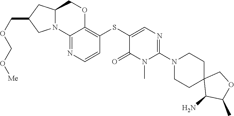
C1(N)C(C)OCC12CCN(C1=NC=C(SC3=C4OCC5CC(COCO[Me])CN5C4=NC=C3)C(=O)N1C)CC2
